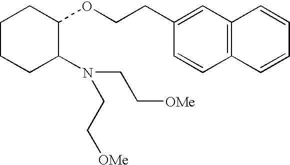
C1CCC(N(CC[OMe])CC[OMe])C(OCCC2=CC3=C(C=C2)C=CC=C3)C1
